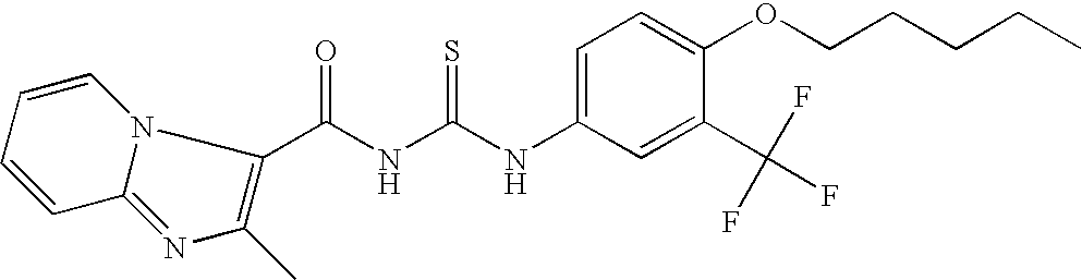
N(C(NC(=O)C1=C(C)N=C2C=CC=CN21)=S)C1=CC=C(OCCCCC)C(C(F)(F)F)=C1
